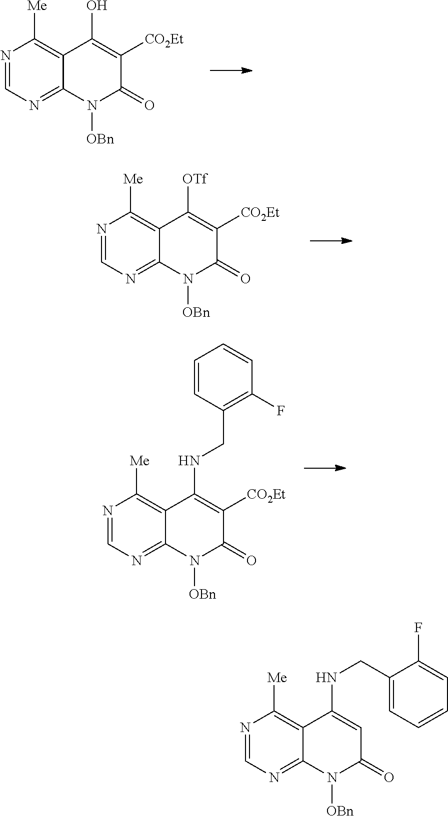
N1=CN=C2C(=C1[Me])C(O)=C([CO2Et])C(=O)N2[OBn].N1=CN=C2C(=C1[Me])C([OTf])=C([CO2Et])C(=O)N2[OBn].N1=CN=C2C(=C1[Me])C(NCC1=C(F)C=CC=C1)=C([CO2Et])C(=O)N2[OBn].N1=CN=C2C(=C1[Me])C(NCC1=CC=CC=C1F)=CC(=O)N2[OBn]
